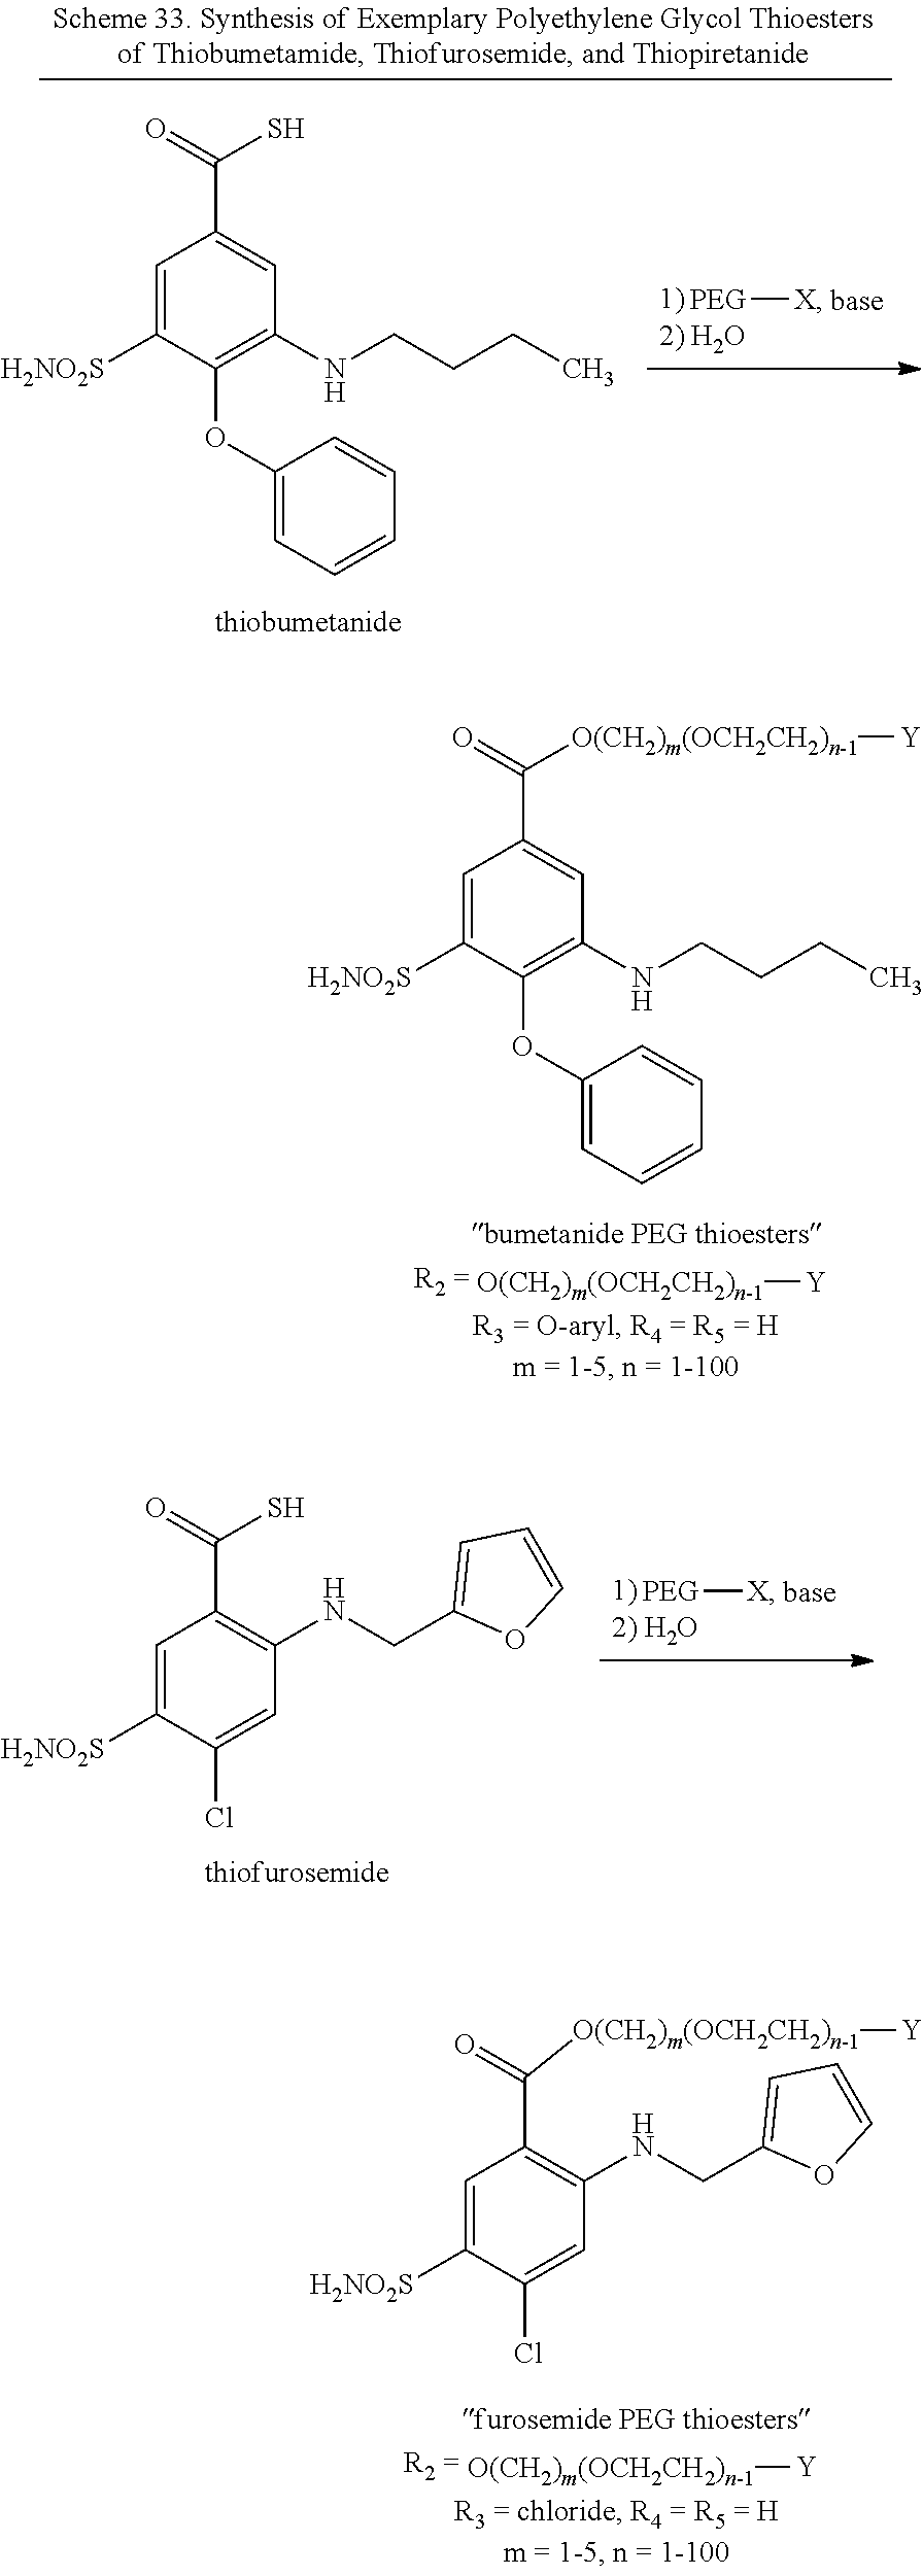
C1=C([H2NO2S])C(OC2=CC=CC=C2)=C(NCCCC)C=C1C(=O)[O(CH2)m(OCH2CH2)n-1][Y].[O(CH2)m(OCH2CH2)n-1][Y].[PEG][X].C1=C([H2NO2S])C(Cl)=CC(NCC2=CC=CO2)=C1C(=O)S.[O(CH2)m(OCH2CH2)n-1][Y].C1=C([H2NO2S])C(Cl)=CC(NCC2=CC=CO2)=C1C(=O)[O(CH2)m(OCH2CH2)n-1][Y].C1=C([H2NO2S])C(OC2=CC=CC=C2)=C(NCCCC)C=C1C(=O)S.[PEG][X]
